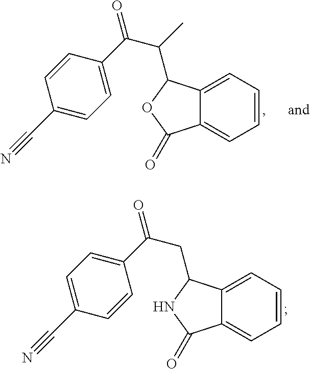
C1=CC=C2C(=C1)C(=O)NC2CC(C1=CC=C(C#N)C=C1)=O.C1=CC=C2C(=C1)C(=O)OC2C(C)C(C1=CC=C(C#N)C=C1)=O
